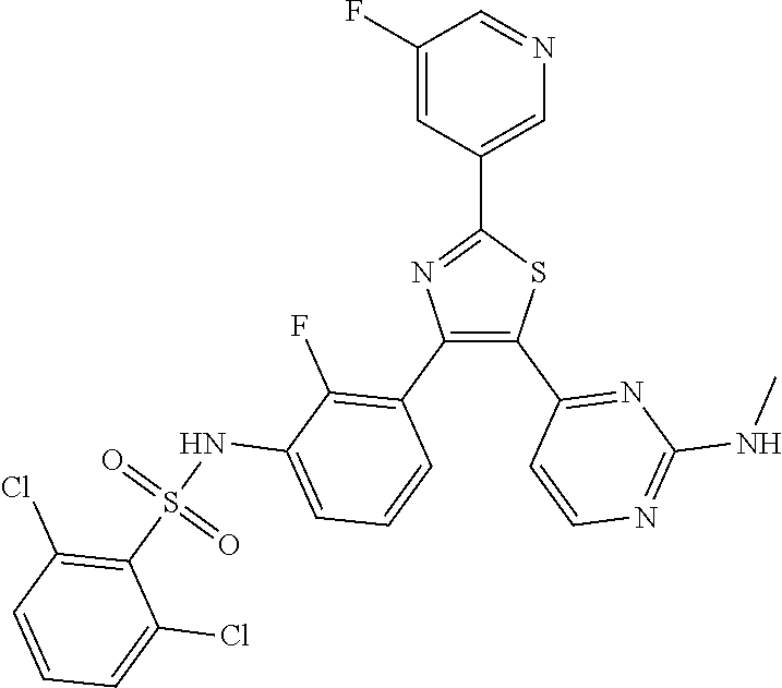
C1(C2=CN=CC(F)=C2)=NC(C2=C(F)C(NS(C3=C(Cl)C=CC=C3Cl)(=O)=O)=CC=C2)=C(C2=NC(NC)=NC=C2)S1
